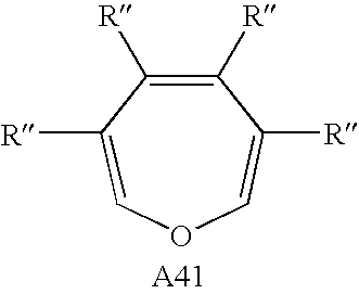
C1([R])=C([R])C([R])=COC=C1[R]
